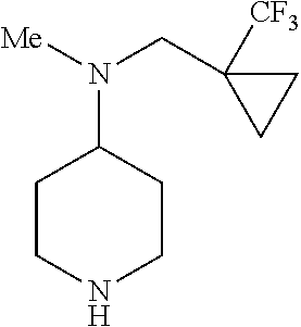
C1CNCCC1N(CC1([CF3])CC1)[Me]
